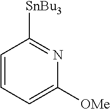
C1=CC=C([OMe])N=C1[SnBu3]
